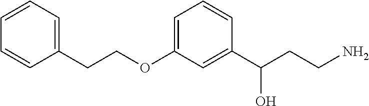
C(COC1=CC=CC(C(CCN)O)=C1)C1=CC=CC=C1
